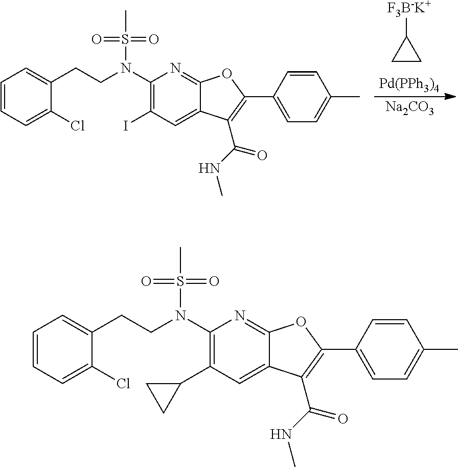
C1CC1[F3B-K+].[Pd(PPh3)4].[Na2CO3].C1=CC=C(Cl)C(CCN(C2=C(I)C=C3C(=N2)OC(C2=CC=C(C)C=C2)=C3C(NC)=O)S(C)(=O)=O)=C1.C1=CC=C(Cl)C(CCN(C2=C(C3CC3)C=C3C(=N2)OC(C2=CC=C(C)C=C2)=C3C(NC)=O)S(C)(=O)=O)=C1
